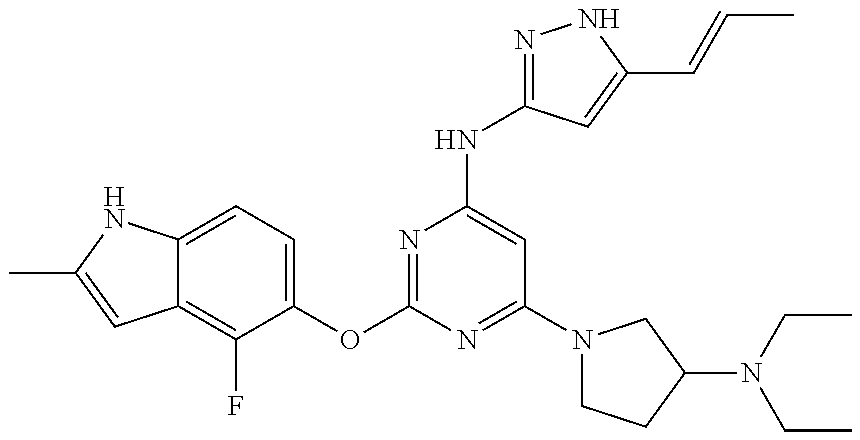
C12=C(F)C(OC3=NC(NC4=NNC(C=CC)=C4)=CC(N4CCC(N(CC)CC)C4)=N3)=CC=C1NC(C)=C2
